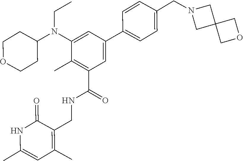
C1=CC(CN2CC3(C2)COC3)=CC=C1C1=CC(C(=O)NCC2=C(C)C=C(C)NC2=O)=C(C)C(N(C2CCOCC2)CC)=C1
